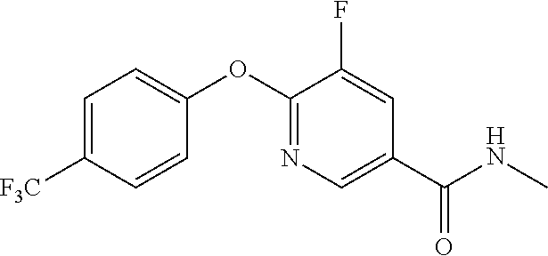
C1=C([F3C])C=CC(OC2=NC=C(C(NC)=O)C=C2F)=C1
